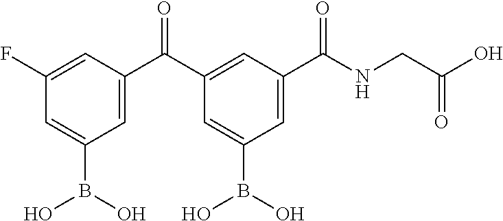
B(O)(C1=CC(C(C2=CC(B(O)O)=CC(F)=C2)=O)=CC(C(NCC(O)=O)=O)=C1)O
